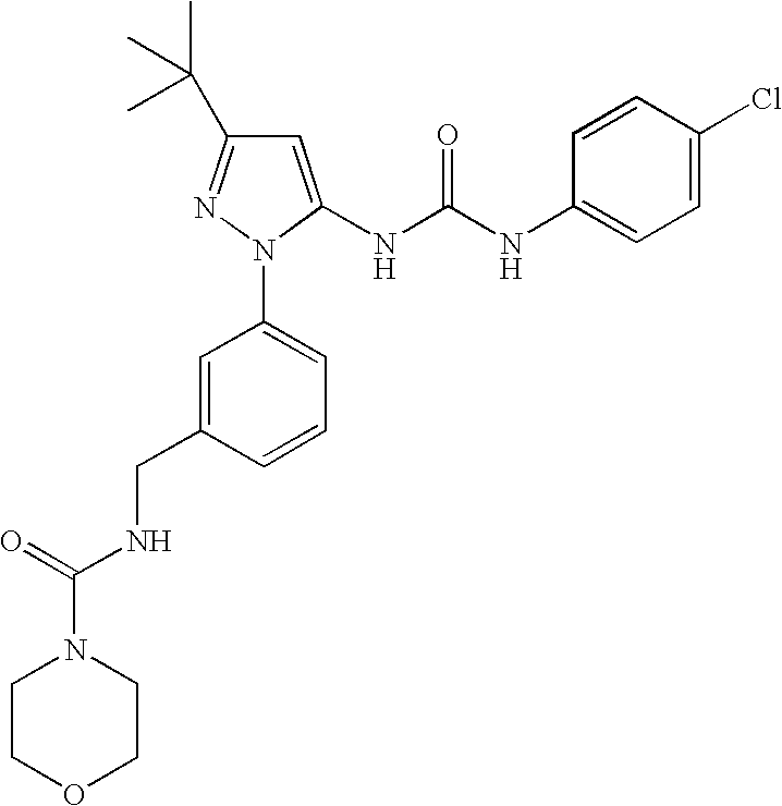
C1COCCN1C(=O)NCC1=CC(N2N=C(C(C)(C)C)C=C2NC(NC2=CC=C(Cl)C=C2)=O)=CC=C1
